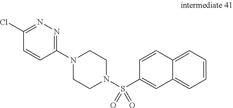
C12=CC=CC=C1C=CC(S(N1CCN(C3=NN=C(Cl)C=C3)CC1)(=O)=O)=C2
